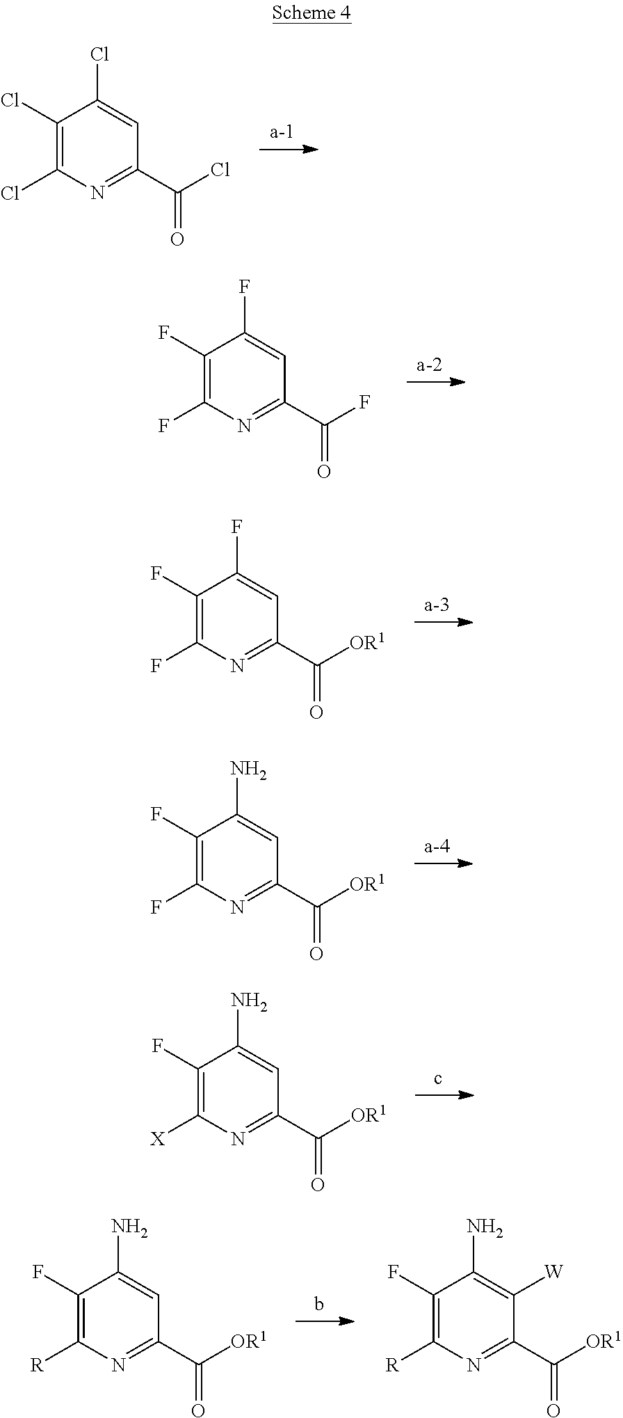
C1(Cl)=C(Cl)N=C(C(Cl)=O)C=C1Cl.C1(F)=C(F)N=C(C(F)=O)C=C1F.C1(F)=C(F)N=C(C([OR1])=O)C=C1F.C1(F)=C(F)N=C(C([OR1])=O)C=C1N.C1(F)=C([X])N=C(C([OR1])=O)C=C1N.C1(F)=C([R])N=C(C([OR1])=O)C=C1N.C1(F)=C([R])N=C(C([OR1])=O)C([W])=C1N
